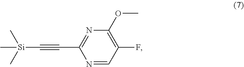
N1=C(C#C[Si](C)(C)C)N=CC(F)=C1OC
